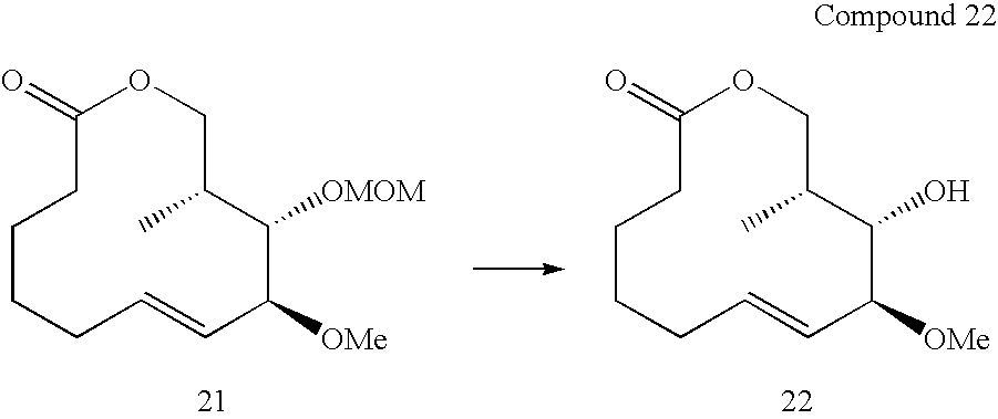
C1(=O)CCCCC=CC([OMe])C([OMOM])C(C)CO1.C1(=O)CCCCC=CC([OMe])C(O)C(C)CO1
